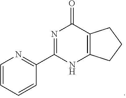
N1=C(C2=NC=CC=C2)NC2=C(C1=O)CCC2
